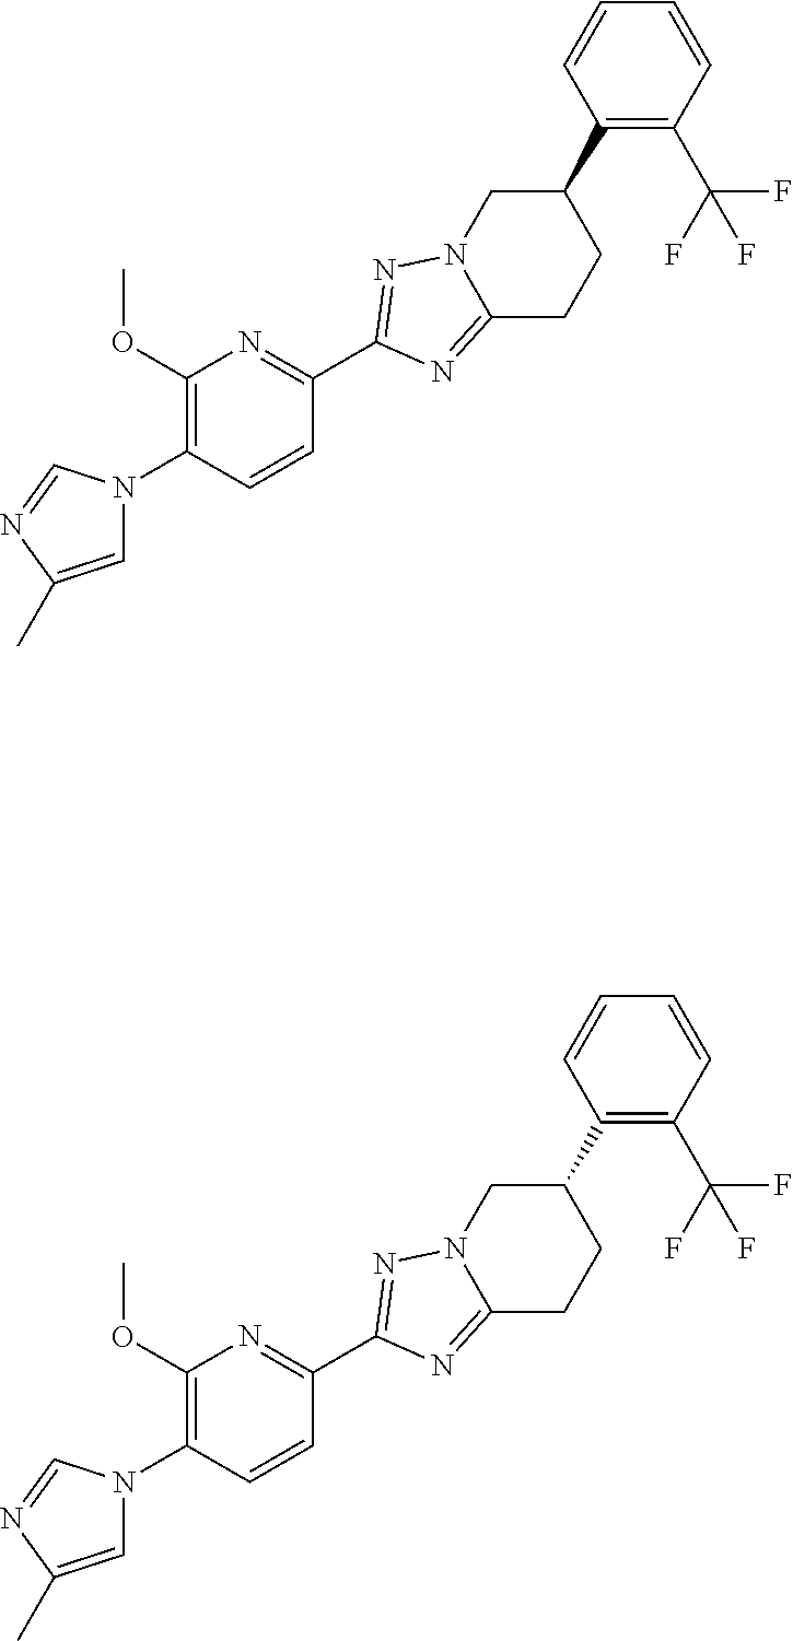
C1(OC)=C(N2C=C(C)N=C2)C=CC(C2=NN3CC(C4=C(C(F)(F)F)C=CC=C4)CCC3=N2)=N1.C1(OC)=C(N2C=C(C)N=C2)C=CC(C2=NN3CC(C4=C(C(F)(F)F)C=CC=C4)CCC3=N2)=N1
